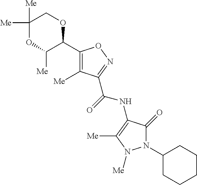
C1([Me])([Me])OC([Me])C(C2=C([Me])C(C(=O)NC3=C([Me])N([Me])N(C4CCCCC4)C3=O)=NO2)OC1
